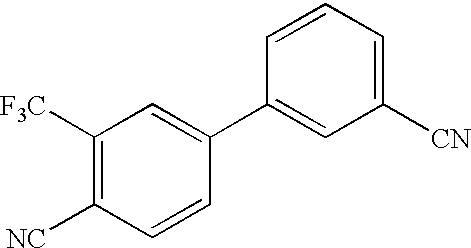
C1([F3C])=C([NC])C=CC(C2=CC([CN])=CC=C2)=C1
